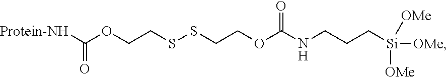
C(OCCSSCCOC(=O)NCCC[Si]([OMe])([OMe])[OMe])([Protein-NH])=O
